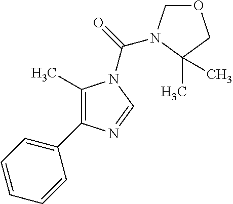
C1(C)=C(C2=CC=CC=C2)N=CN1C(=O)N1COCC1(C)C
